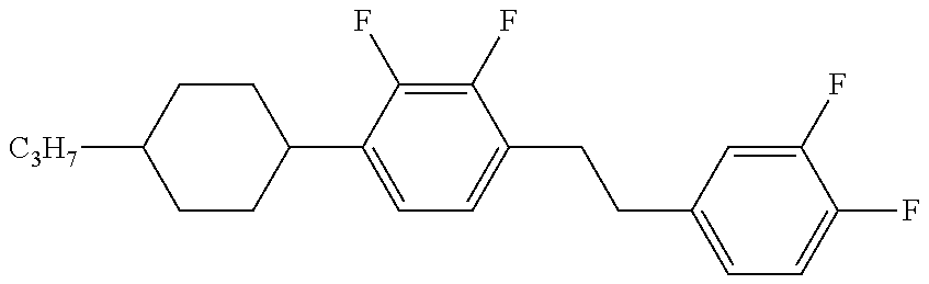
C1CC(C2=CC=C(CCC3=CC=C(F)C(F)=C3)C(F)=C2F)CCC1[C3H7]
